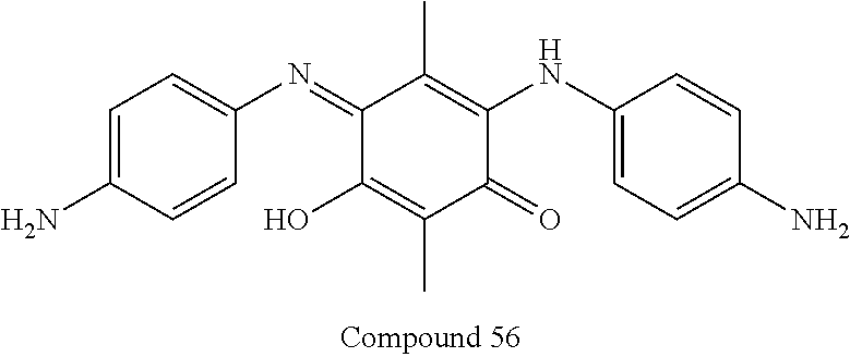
C1(=NC2=CC=C(N)C=C2)C(O)=C(C)C(=O)C(NC2=CC=C(N)C=C2)=C1C
